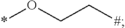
C([#])CO*
